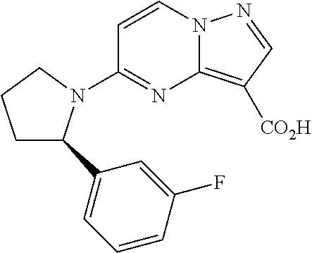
C1=CN2C(=C([CO2H])C=N2)N=C1N1C(C2=CC=CC(F)=C2)CCC1
